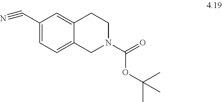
C1(C#N)=CC=C2C(=C1)CCN(C(=O)OC(C)(C)C)C2
